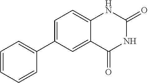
C1=CC=CC(C2=CC=C3C(=C2)C(=O)NC(=O)N3)=C1
